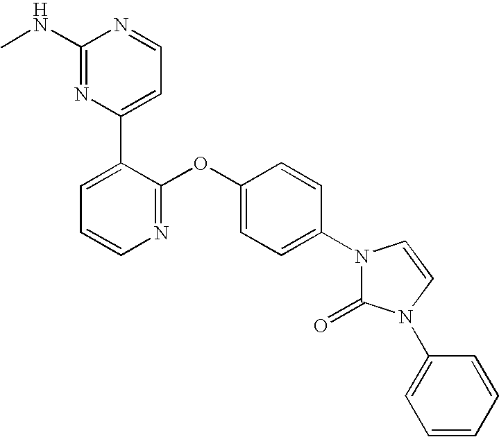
C1(NC)=NC(C2=CC=CN=C2OC2=CC=C(N3C(=O)N(C4=CC=CC=C4)C=C3)C=C2)=CC=N1
